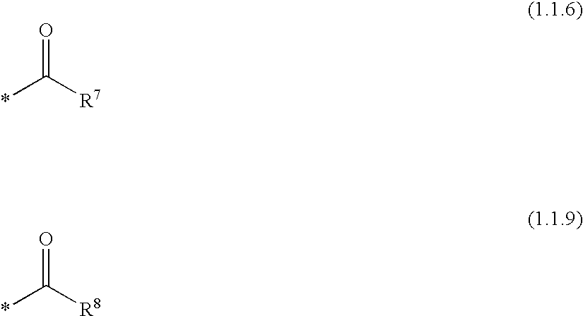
*C([R7])=O.*C([R8])=O
